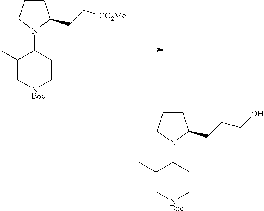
C1CCN(C2C(C)C[NBoc]CC2)C1CC[CO2Me].C1CCN(C2C(C)C[NBoc]CC2)C1CCCO
